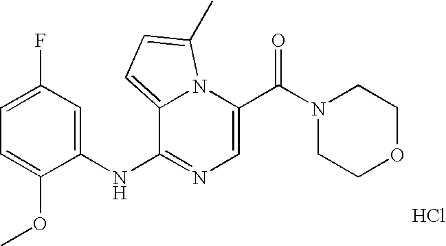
C1=C(C(N2CCOCC2)=O)N2C(=CC=C2C)C(NC2=CC(F)=CC=C2OC)=N1.Cl
